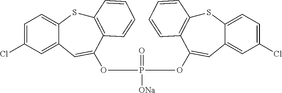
S1C2=CC=C(Cl)C=C2C=C(OP([ONa])(=O)OC2=CC3=CC(Cl)=CC=C3SC3=C2C=CC=C3)C2=C1C=CC=C2
